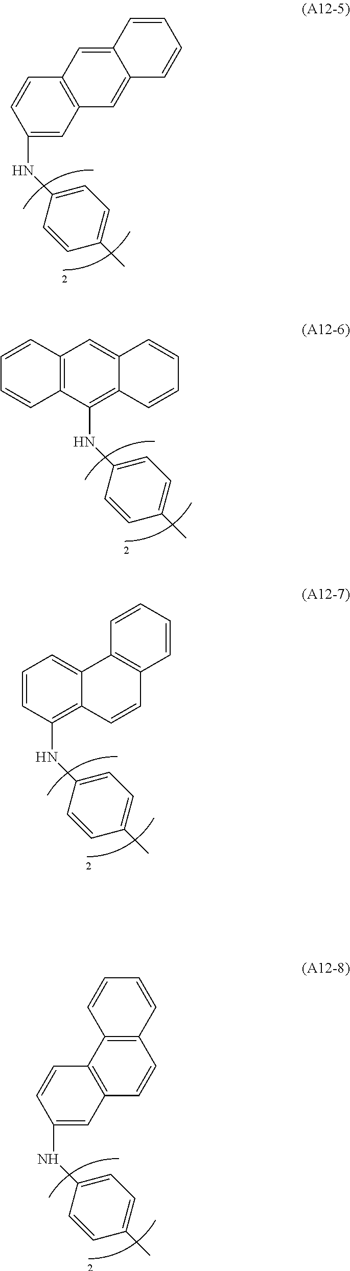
C1(NC2=CC=C(C)C=C2)=CC2=C(C=C1)C=C1C(=C2)C=CC=C1.C12=C(C(NC3=CC=C(C)C=C3)=C3C(=C1)C=CC=C3)C=CC=C2.C1=CC(NC2=CC=C(C)C=C2)=C2C(=C1)C1=C(C=C2)C=CC=C1.C1(NC2=CC=C(C)C=C2)=CC2=C(C=C1)C1=C(C=C2)C=CC=C1
